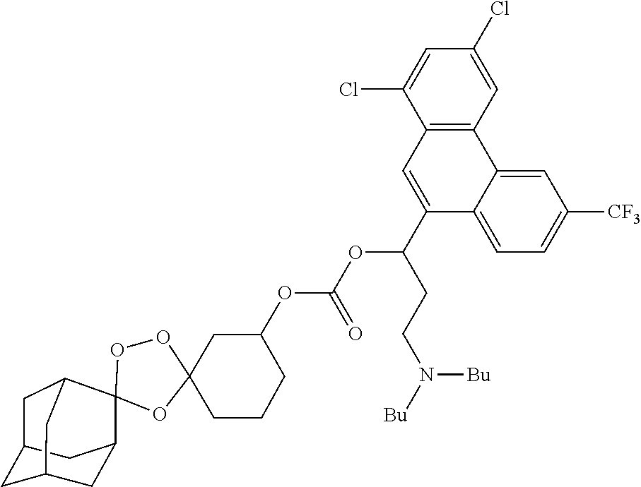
O1C2(CCCC(OC(OC(C3=CC4=C(C=C(Cl)C=C4Cl)C4=CC([CF3])=CC=C43)CCN([Bu])[Bu])=O)C2)OOC12C1CC3CC(CC2C3)C1
